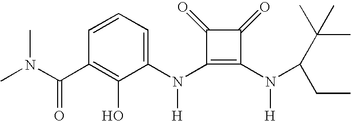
C(C1=C(O)C(N(C2=C(N([H])C(CC)C(C)(C)C)C(=O)C2=O)[H])=CC=C1)(=O)N(C)C
